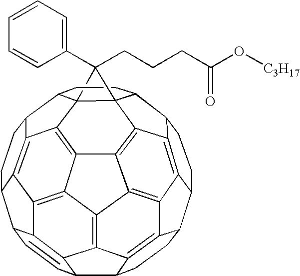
C1CC2C3=C4C1C1C5=C6C7=C8C(=C45)C4=C3C3C2C=CC2C3C3=C4C8=C4C5=C3C2CCC5C2CCC(C6CC1)C71C42C1(CCCC(O[C3H17])=O)C1=CC=CC=C1
